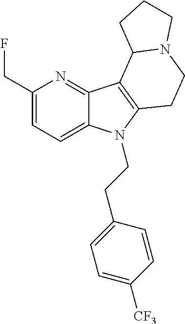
C1(CF)=CC=C2C(=N1)C1=C(N2CCC2=CC=C([CF3])C=C2)CCN2C1CCC2
